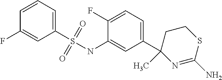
C1(S(NC2=CC(C3(C)N=C(N)SCC3)=CC=C2F)(=O)=O)=CC=CC(F)=C1
